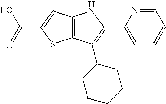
C12=C(C(C3CCCCC3)=C(C3=CC=CC=N3)N1)SC(C(=O)O)=C2
